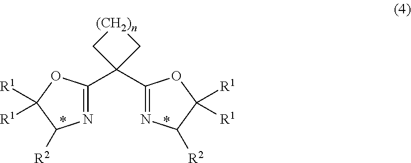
N1=C(C2(C3=NC([R2])C([R1])([R1])O3)C[(CH2)n]C2)OC([R1])([R1])C1[R2]
